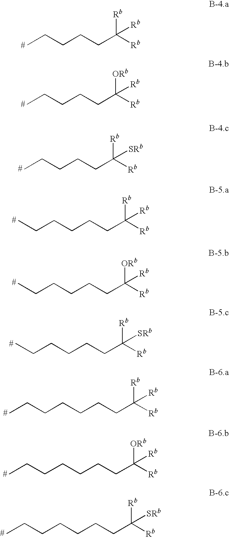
CCCCCC([Rb])([Rb])[Rb].CCCCCC([Rb])([ORb])[Rb].CCCCCC([Rb])([SRb])[Rb].C(CCCCC([Rb])([Rb])[Rb])C.C(CCCCC([Rb])([ORb])[Rb])C.C(CCCCC([Rb])([SRb])[Rb])C.C(CCCCC([Rb])([Rb])[Rb])CC.C(CCCCC([Rb])([ORb])[Rb])CC.C(CCCCC([Rb])([SRb])[Rb])CC
